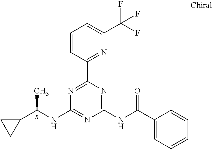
N1=C(C2=NC(C(F)(F)F)=CC=C2)N=C(NC(C2=CC=CC=C2)=O)N=C1NC(C1CC1)C.[R]
